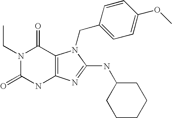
N1(CC)C(=O)NC2=C(C1=O)N(CC1=CC=C(OC)C=C1)C(NC1CCCCC1)=N2
